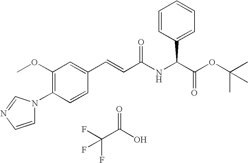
FC(C(O)=O)(F)F.C1(OC)=C(N2C=CN=C2)C=CC(C=CC(NC(C(OC(C)(C)C)=O)C2=CC=CC=C2)=O)=C1
